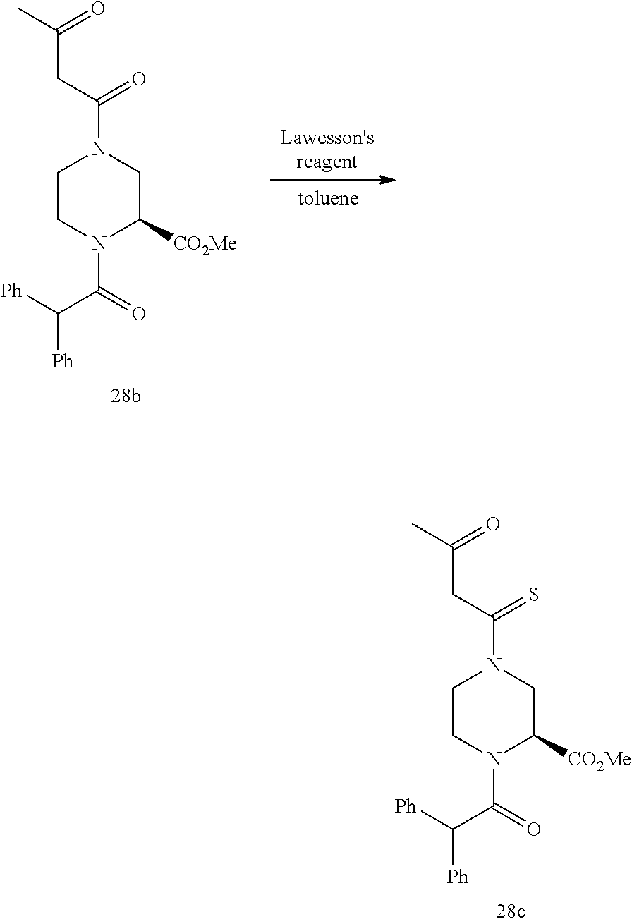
C1CN(C(=O)C([Ph])[Ph])C([CO2Me])CN1C(=S)CC(=O)C.C1CN(C(=O)C([Ph])[Ph])C([CO2Me])CN1C(CC(C)=O)=O
